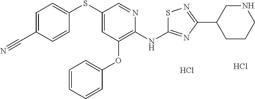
S(C1=CC(OC2=CC=CC=C2)=C(NC2=NC(C3CCCNC3)=NS2)N=C1)C1=CC=C(C#N)C=C1.Cl.Cl
